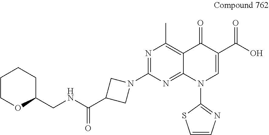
N1=C(N2CC(C(=O)NCC3CCCCO3)C2)N=C2C(=C1C)C(=O)C(C(=O)O)=CN2C1=NC=CS1
